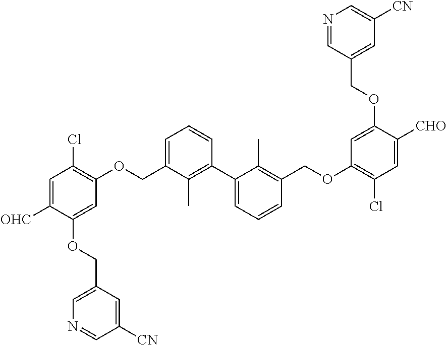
C1(OCC2=CC=CC(C3=CC=CC(COC4=C(Cl)C=C([CHO])C(OCC5=CC([CN])=CN=C5)=C4)=C3C)=C2C)=C(Cl)C=C([OHC])C(OCC2=CN=CC([CN])=C2)=C1
